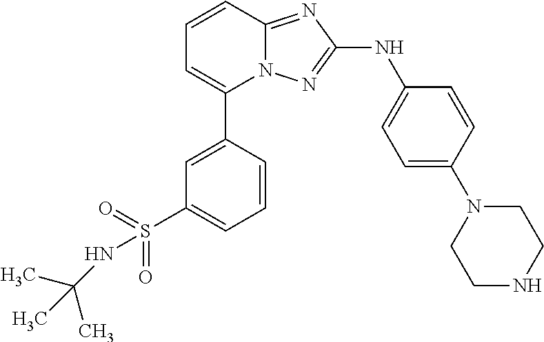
N12C(=NC(NC3=CC=C(N4CCNCC4)C=C3)=N1)C=CC=C2C1=CC(S(=O)(=O)NC(C)(C)C)=CC=C1
